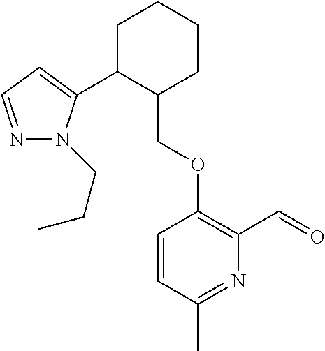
C1C(C2=CC=NN2CCC)C(COC2=C(C=O)N=C(C)C=C2)CCC1
